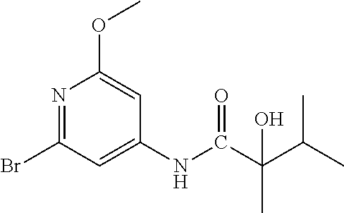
N1=C(Br)C=C(NC(C(C(C)C)(C)O)=O)C=C1OC
